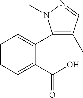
C1=CC=C(C2=C(C)C=NN2C)C(C(O)=O)=C1
